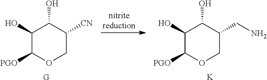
C1(O)C([PGO])OCC(CN)C1O.[K].C1(O)C([PGO])OCC([CN])C1O.[G]
